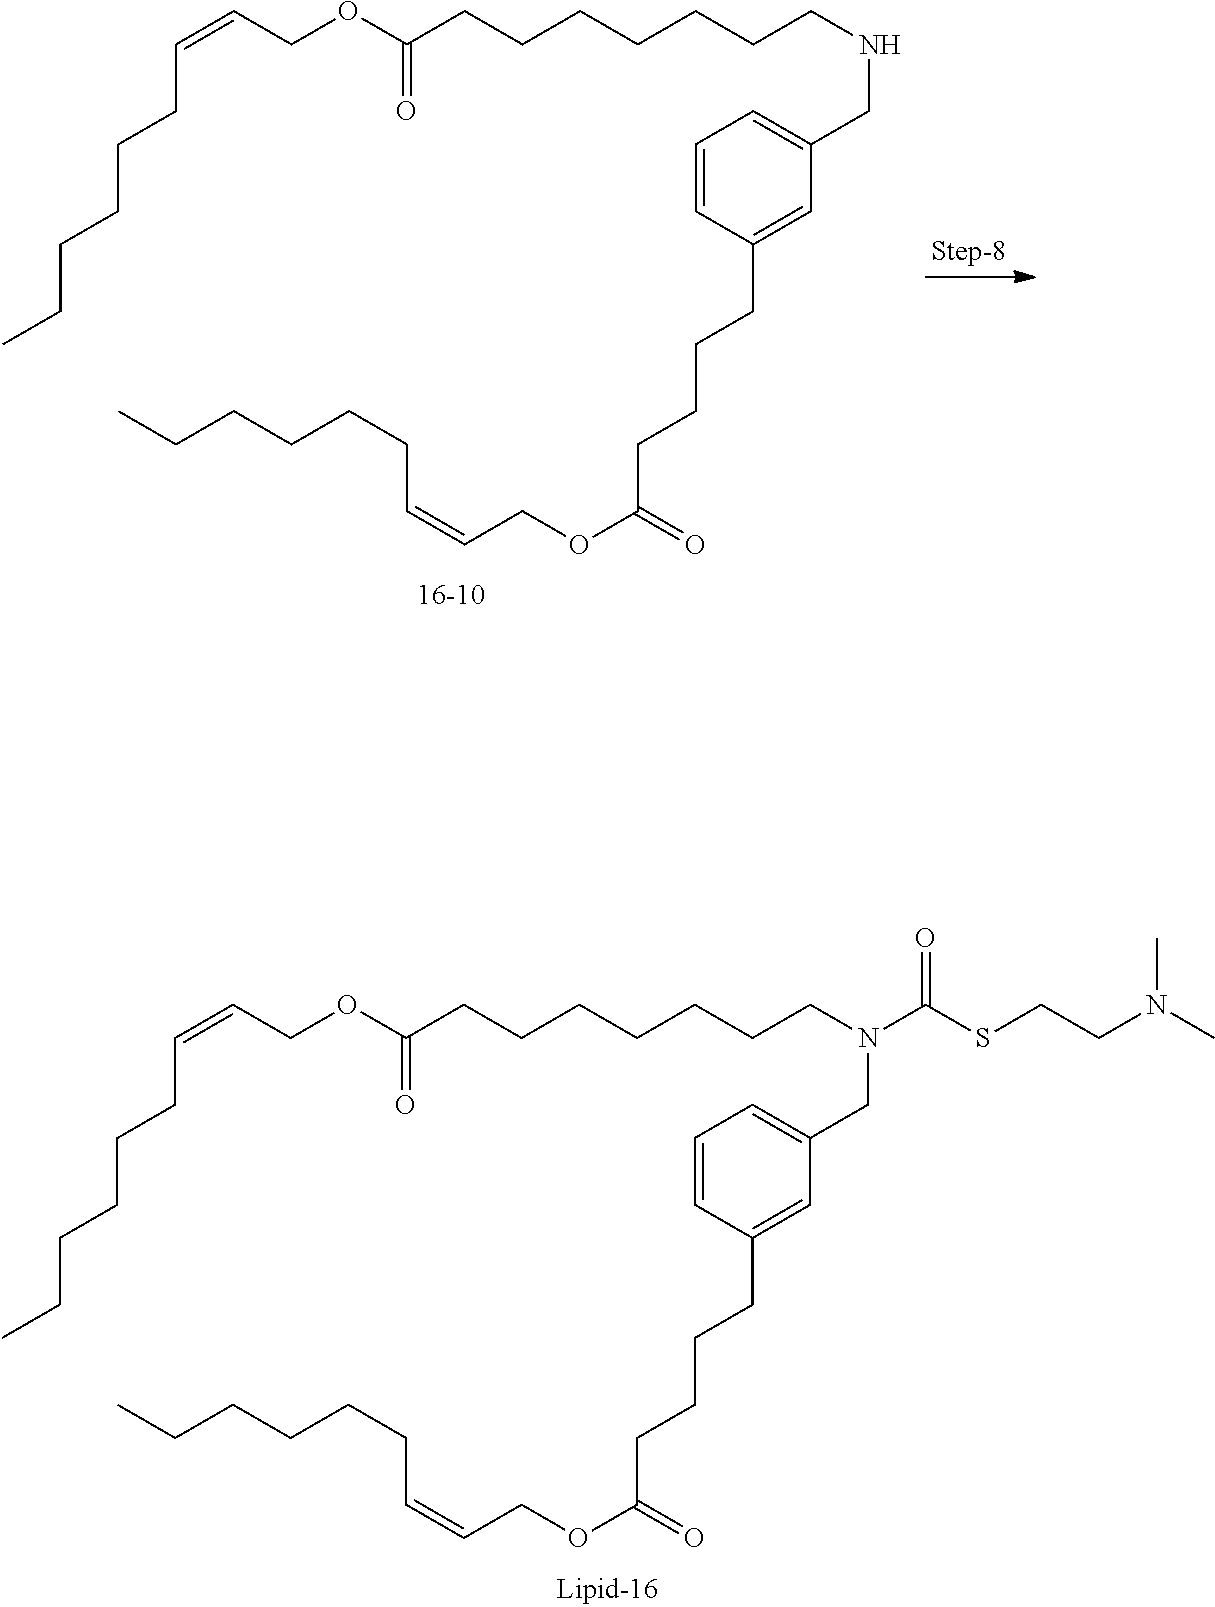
C1=CC(CCCCC(OCC=CCCCCCC)=O)=CC(CNCCCCCCCC(OCC=CCCCCCC)=O)=C1.C1=CC(CCCCC(OCC=CCCCCCC)=O)=CC(CN(CCCCCCCC(OCC=CCCCCCC)=O)C(SCCN(C)C)=O)=C1
